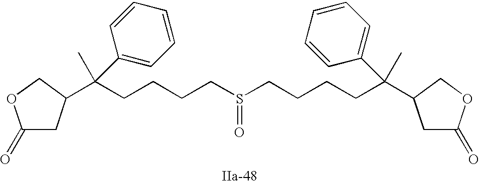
C(CCCS(=O)CCCCC(C)(C1=CC=CC=C1)C1CC(=O)OC1)C(C)(C1=CC=CC=C1)C1CC(=O)OC1
